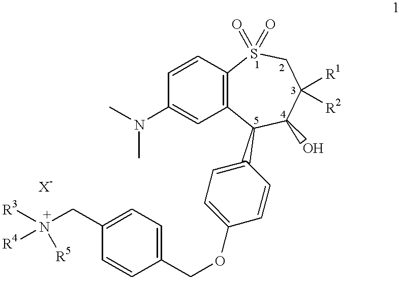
C12=C(C=CC(N(C)C)=C1)S(=O)(=O)CC([R1])([R2])C(O)C2C1=CC=C(OCC2=CC=C(CN([R5])([R3])[R4])C=C2)C=C1
